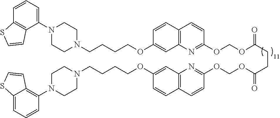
C1N(C2=C3C(=CC=C2)SC=C3)CCN(CCCCOC2=CC3=C(C=C2)C=CC(OCOC(=O)CCC(OCOC2=NC4=C(C=CC(OCCCCN5CCN(C6=CC=CC7=C6C=CS7)CC5)=C4)C=C2)=O)=N3)C1
